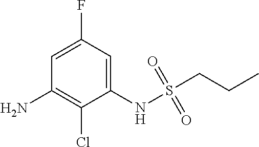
C1=C(F)C=C(NS(CCC)(=O)=O)C(Cl)=C1N
